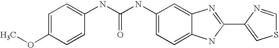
C1=C2C(=CC=C1NC(=O)NC1=CC=C(OC)C=C1)NC(C1=CSC=N1)=N2
